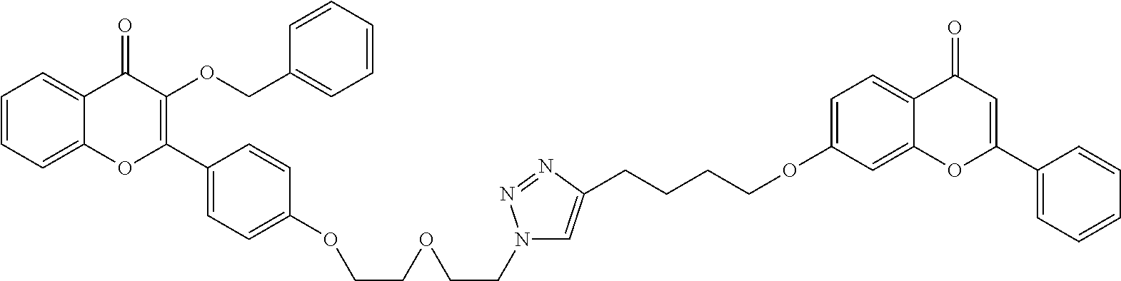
C1=CC=C2C(=C1)C(=O)C(OCC1=CC=CC=C1)=C(C1=CC=C(OCCOCCN3C=C(CCCCOC4=CC=C5C(=C4)OC(C4=CC=CC=C4)=CC5=O)N=N3)C=C1)O2
